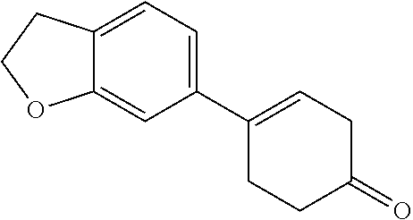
C1(C2=CCC(=O)CC2)=CC=C2C(=C1)OCC2
